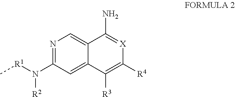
N1=C(N([R2])[R1]C)C=C2C(=C1)C(N)=[X]C([R4])=C2[R3]
